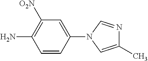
C1=CC(N2C=C(C)N=C2)=CC([O2N])=C1N
